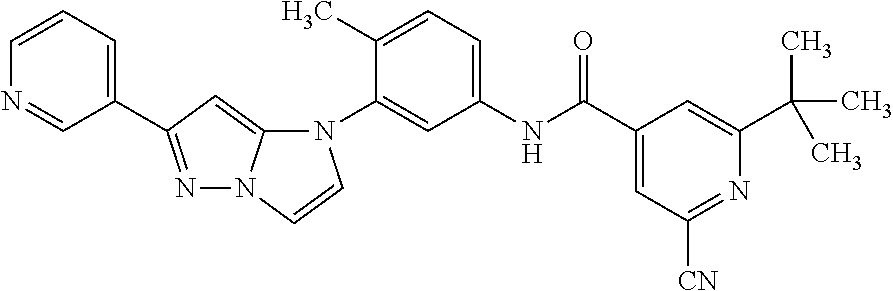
N1=C(C2=CC=CN=C2)C=C2N1C=CN2C1=CC(NC(C2=CC([CN])=NC(C(C)(C)C)=C2)=O)=CC=C1C
